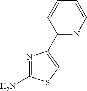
N1=C(N)SC=C1C1=NC=CC=C1
